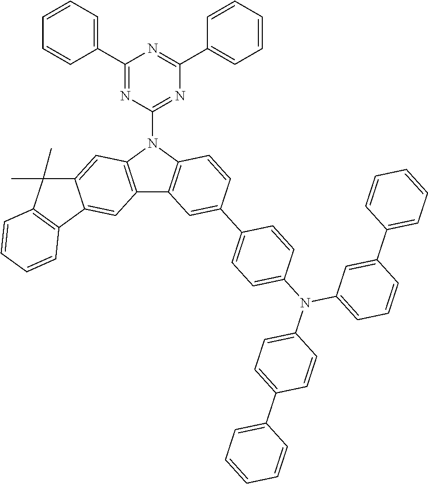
C1(C2=CC=CC=C2)=NC(N2C3=C(C4=C2C=C2C(=C4)C4=C(C2(C)C)C=CC=C4)C=C(C2=CC=C(N(C4=CC=CC(C5=CC=CC=C5)=C4)C4=CC=C(C5=CC=CC=C5)C=C4)C=C2)C=C3)=NC(C2=CC=CC=C2)=N1
